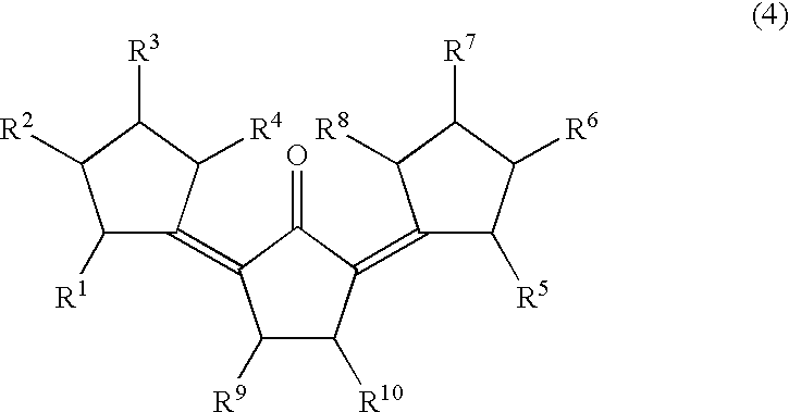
C1([R1])C([R2])C([R3])C([R4])C1=C1C([R9])C([R10])C(=C2C([R5])C([R6])C([R7])C2[R8])C1=O
